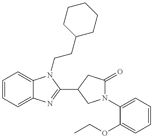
C1=CC=C2C(=C1)N(CCC1CCCCC1)C(C1CC(=O)N(C3=CC=CC=C3OCC)C1)=N2
